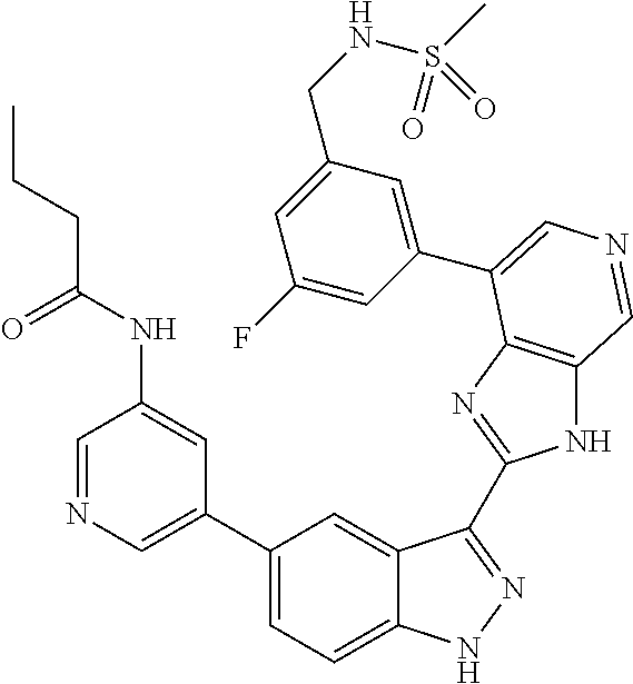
C1(C2=CN=CC(NC(CCC)=O)=C2)=CC=C2C(=C1)C(C1=NC3=C(N1)C=NC=C3C1=CC(CNS(C)(=O)=O)=CC(F)=C1)=NN2
